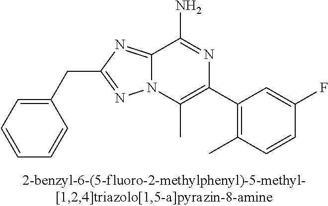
C1(CC2=NN3C(=N2)C(N)=NC(C2=C(C)C=CC(F)=C2)=C3C)=CC=CC=C1
